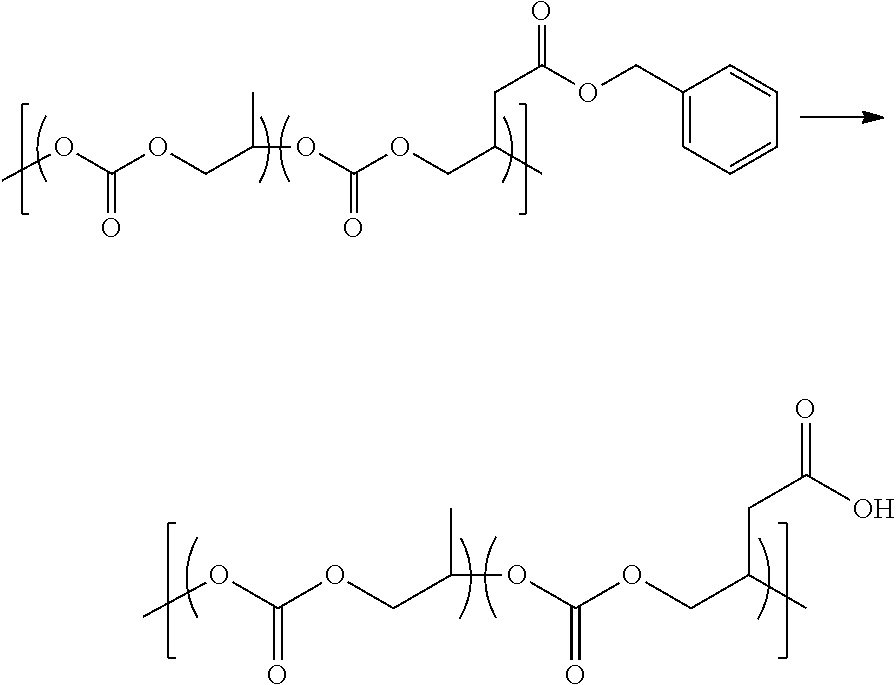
COC(OCC(C)OC(=O)OCC(C)CC(=O)O)=O.COC(OCC(C)OC(=O)OCC(C)CC(=O)OCC1=CC=CC=C1)=O
